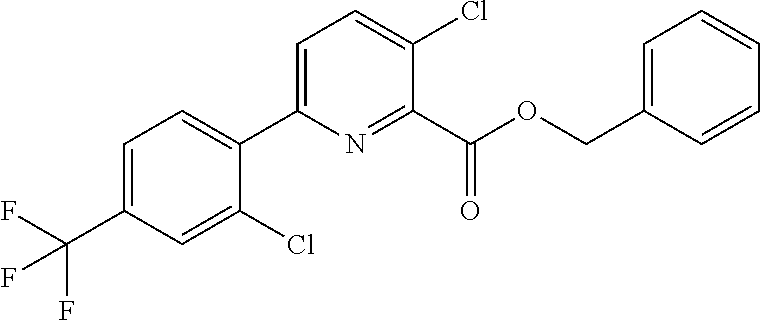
C1=C(C(F)(F)F)C=C(Cl)C(C2=CC=C(Cl)C(C(OCC3=CC=CC=C3)=O)=N2)=C1
